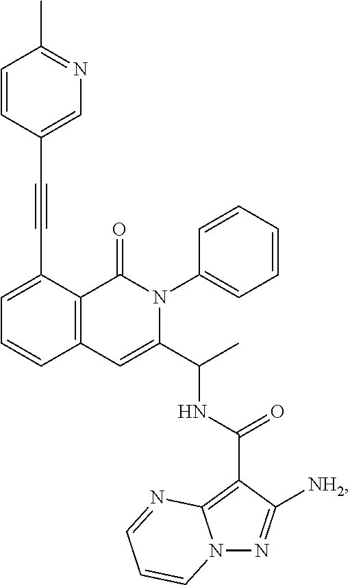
C1=C(C#CC2=CN=C(C)C=C2)C2=C(C=C1)C=C(C(C)NC(C1=C3N(N=C1[NH2])C=CC=N3)=O)N(C1=CC=CC=C1)C2=O
